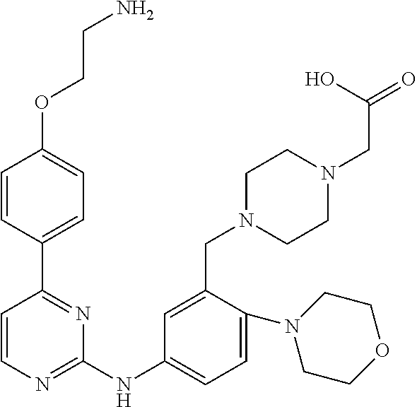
C1=CN=C(NC2=CC=C(N3CCOCC3)C(CN3CCN(CC(=O)O)CC3)=C2)N=C1C1=CC=C(OCCN)C=C1
